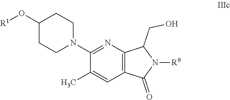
C12=C(N=C(N3CCC(O[R1])CC3)C(C)=C1)C(CO)N([R9])C2=O
